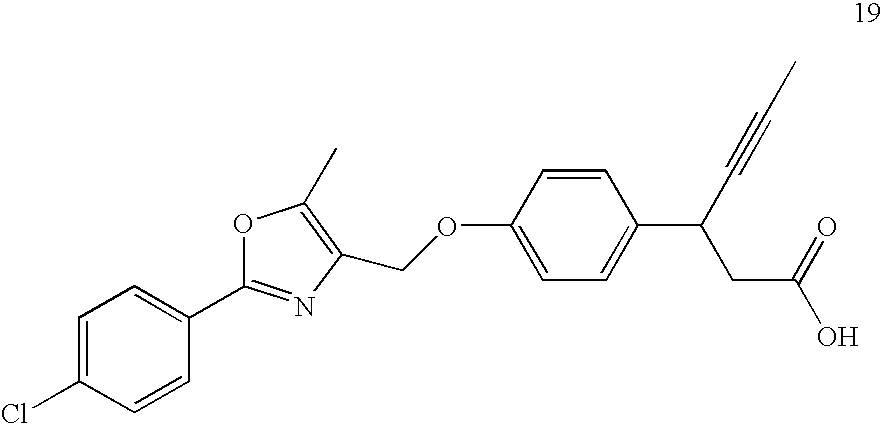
C1=C(Cl)C=CC(C2=NC(COC3=CC=C(C(C#CC)CC(O)=O)C=C3)=C(C)O2)=C1
